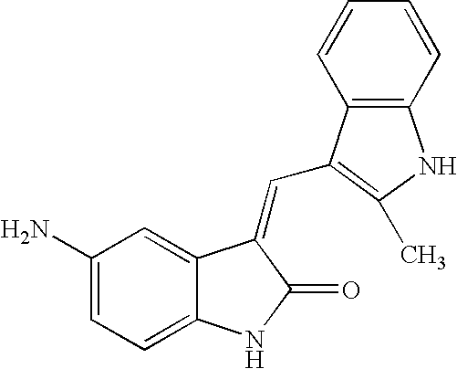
C1(N)=CC=C2C(=C1)C(=CC1=C(C)NC3=C1C=CC=C3)C(=O)N2
